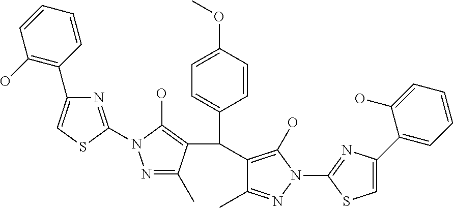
N1=C(N2N=C(C)C(C(C3=CC=C(OC)C=C3)C3=C(O)N(C4=NC(C5=CC=CC=C5O)=CS4)N=C3C)=C2O)SC=C1C1=C(O)C=CC=C1
